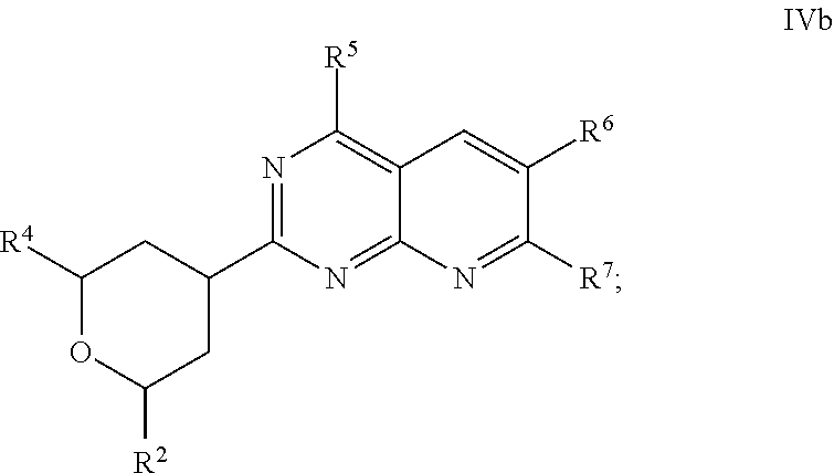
C1([R4])OC([R2])CC(C2=NC([R5])=C3C(=N2)N=C([R7])C([R6])=C3)C1
